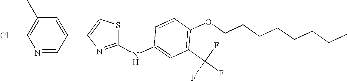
C1(C)=C(Cl)N=CC(C2=CSC(NC3=CC(C(F)(F)F)=C(OCCCCCCCC)C=C3)=N2)=C1
